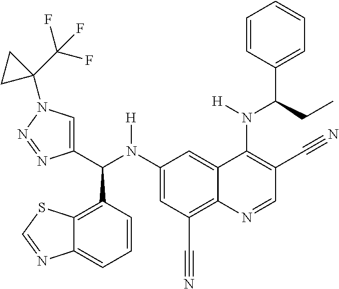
C1(N(C(C2=CN(C3(C(F)(F)F)CC3)N=N2)C2=C3C(=CC=C2)N=CS3)[H])=CC(C#N)=C2C(=C1)C(N(C(C1=CC=CC=C1)CC)[H])=C(C#N)C=N2
